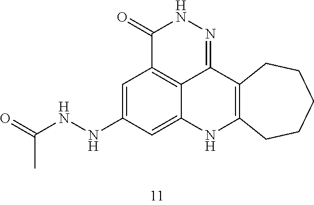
C1(=O)C2=C3C(=NN1)C1=C(NC3=CC(NNC(=O)C)=C2)CCCCC1
